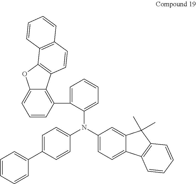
C1=C(C2=CC=CC=C2)C=CC(N(C2=CC=CC=C2C2=C3C(=CC=C2)OC2=C3C=CC3=C2C=CC=C3)C2=CC=C3C(=C2)C(C)(C)C2=C3C=CC=C2)=C1
